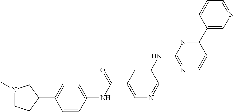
N1(C)CCC(C2=CC=C(NC(C3=CN=C(C)C(NC4=NC=CC(C5=CN=CC=C5)=N4)=C3)=O)C=C2)C1
